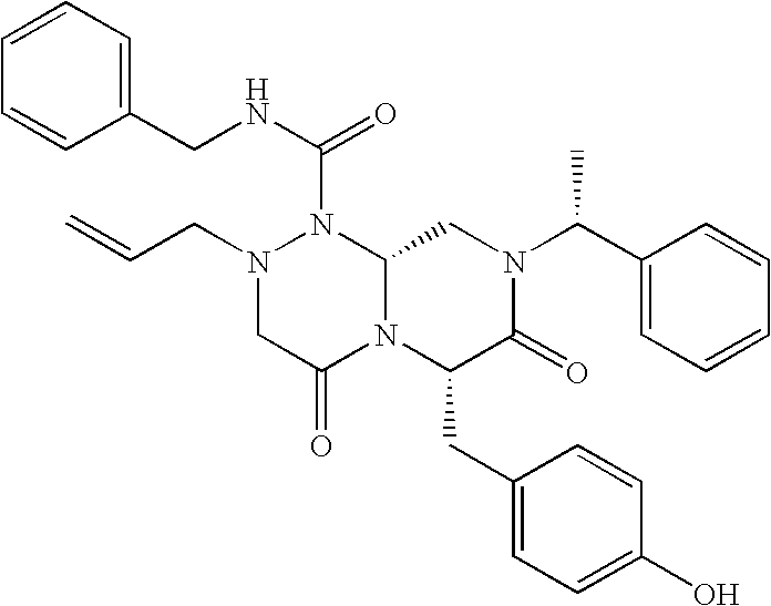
N(C(N1N(CC=C)CC(=O)N2C1CN(C(C1=CC=CC=C1)C)C(=O)C2CC1=CC=C(O)C=C1)=O)CC1=CC=CC=C1
